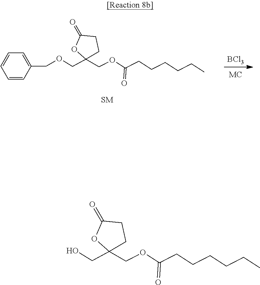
[BCl3].C1C(=O)OC(COCC2=CC=CC=C2)(COC(CCCCCC)=O)C1.C1C(=O)OC(CO)(COC(CCCCCC)=O)C1
